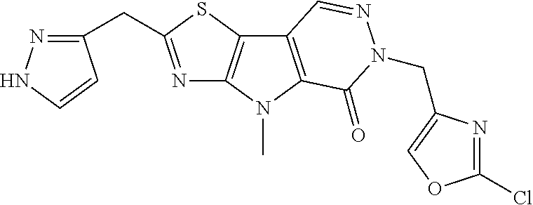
N1=C(CC2=NNC=C2)SC2=C1N(C)C1=C2C=NN(CC2=COC(Cl)=N2)C1=O
